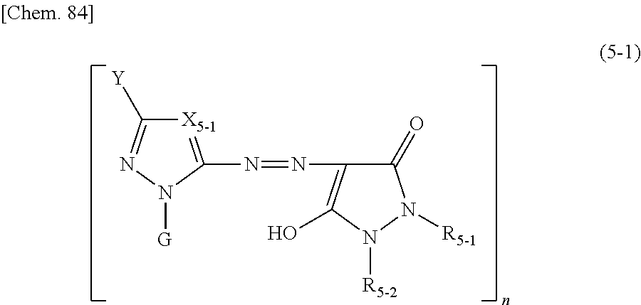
[X5-1]1=C(N=NC2=C(O)N([R5-2])N([R5-1])C2=O)N([G])N=C1[Y]
